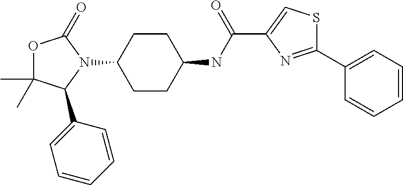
O1C(C)(C)C(C2=CC=CC=C2)N(C2CCC(NC(C3=CSC(C4=CC=CC=C4)=N3)=O)CC2)C1=O
